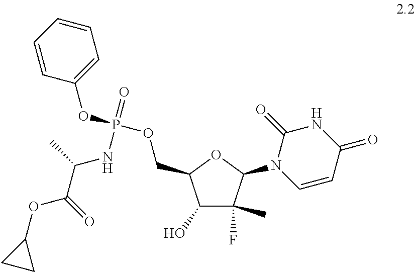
C1(OC(C(NP(=O)(OC2=CC=CC=C2)OCC2C(O)C(F)(C)C(N3C=CC(=O)NC3=O)O2)C)=O)CC1
